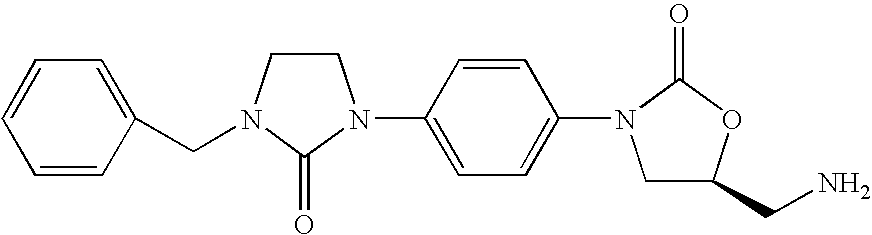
C1CN(CC2=CC=CC=C2)C(=O)N1C1=CC=C(N2CC(CN)OC2=O)C=C1
